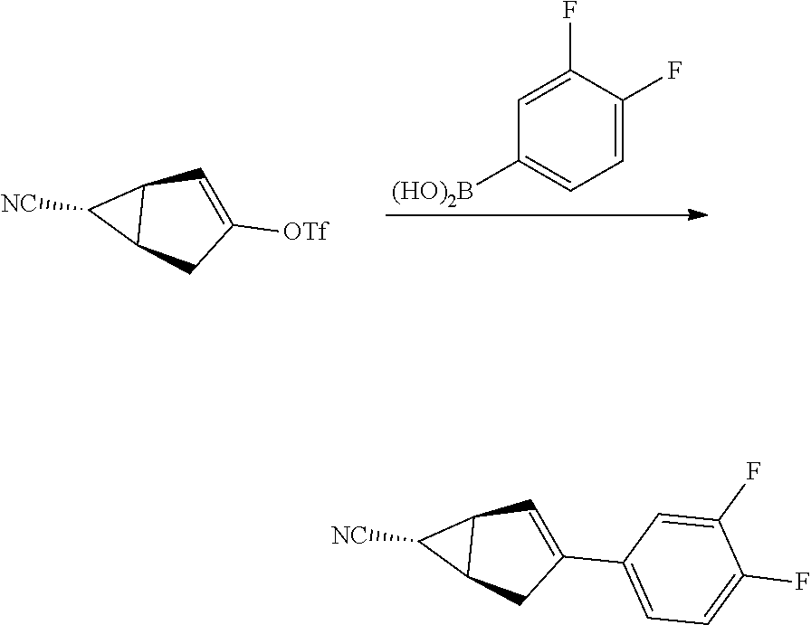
C12CC([OTf])=CC1C2[NC].C1=C(F)C(F)=CC([(HO)2B])=C1.C12CC(C3=CC=C(F)C(F)=C3)=CC1C2[NC]
